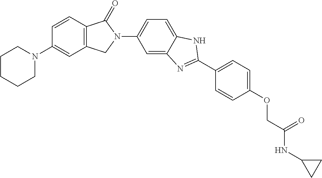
C12=C(C=CC(N3CCCCC3)=C1)C(=O)N(C1=CC=C3C(=C1)N=C(C1=CC=C(OCC(=O)NC4CC4)C=C1)N3)C2
